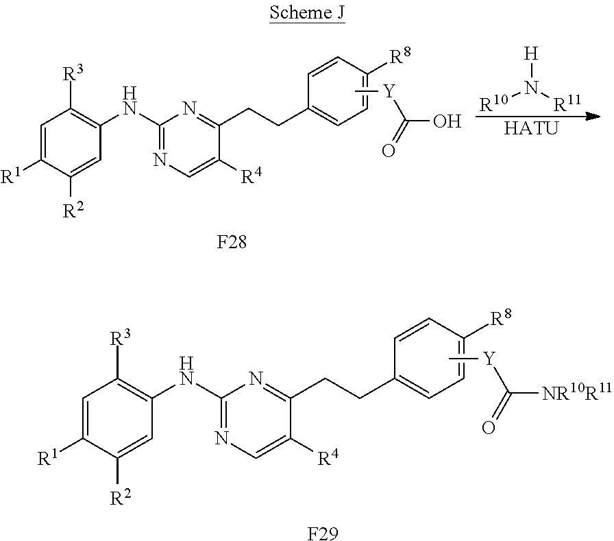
C1=C([R1])C([R2])=CC(NC2=NC=C([R4])C(CCC3=CC=C([R8])C=C3)=N2)=C1[R3].C[Y]C(O)=O.[F28].[R10]N([R11])[H].[HATU].C1=C([R1])C([R2])=CC(NC2=NC=C([R4])C(CCC3=CC=C([R8])C=C3)=N2)=C1[R3].C[Y]C([NR10R11])=O.[F29]
